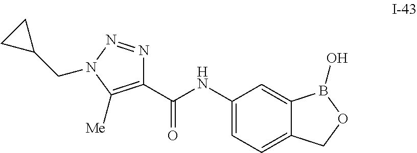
C1(C(NC2=CC=C3C(=C2)B(O)OC3)=O)=C([Me])N(CC2CC2)N=N1
